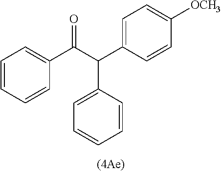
C1=C(C(C(C2=CC=CC=C2)=O)C2=CC=CC=C2)C=CC([OCH3])=C1
